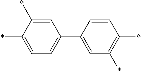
C1(C2=CC(*)=C(*)C=C2)=CC=C(*)C(*)=C1
